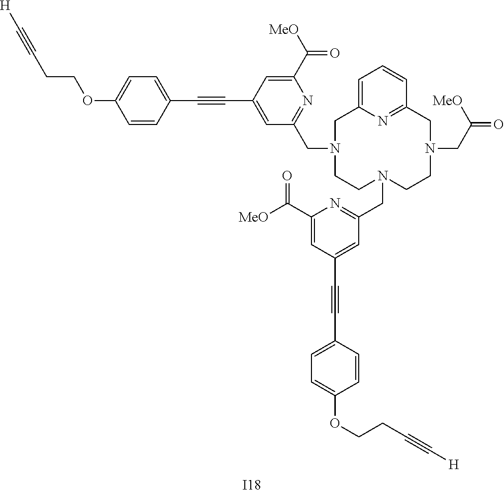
[I18].C1=CC(C#CC2=CC(CN3CC4=CC=CC(=N4)CN(CC(=O)[MeO])CCN(CC4=NC(C([MeO])=O)=CC(C#CC5=CC=C(OCCC#C[H])C=C5)=C4)CC3)=NC(C([MeO])=O)=C2)=CC=C1OCCC#C[H]
